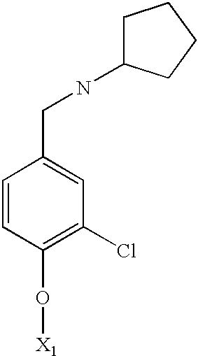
C1=CC(O[X1])=C(Cl)C=C1CNC1CCCC1
